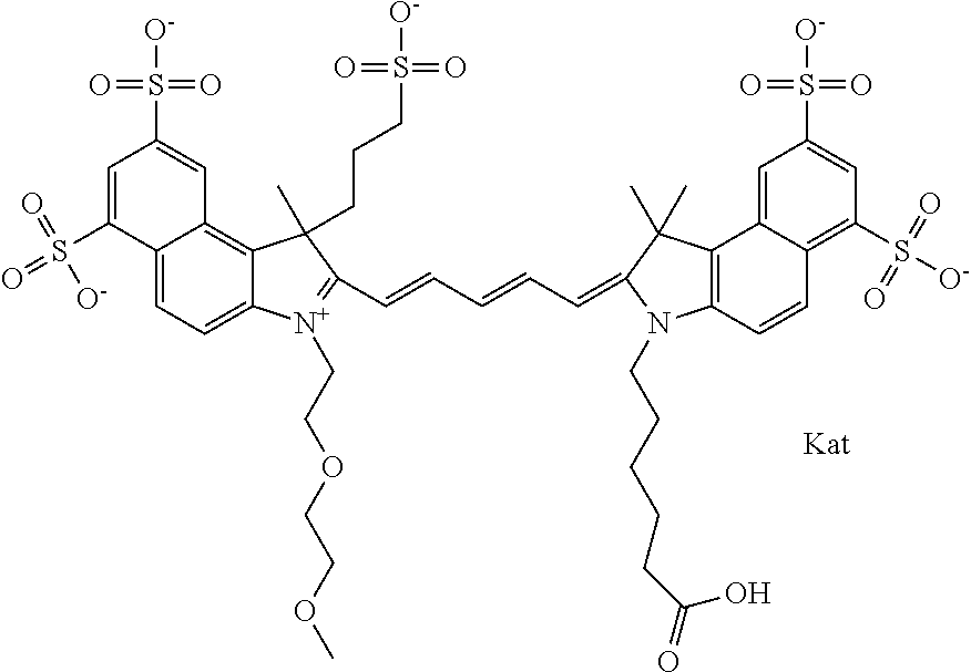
C12=CC=C3C(=C1C=C(S([O-])(=O)=O)C=C2S(=O)(=O)[O-])C(CCCS(=O)(=O)[O-])(C)C(C=CC=CC=C1N(CCCCCC(=O)O)C2=C(C4=CC(S([O-])(=O)=O)=CC(S([O-])(=O)=O)=C4C=C2)C1(C)C)=[N+]3CCOCCOC
